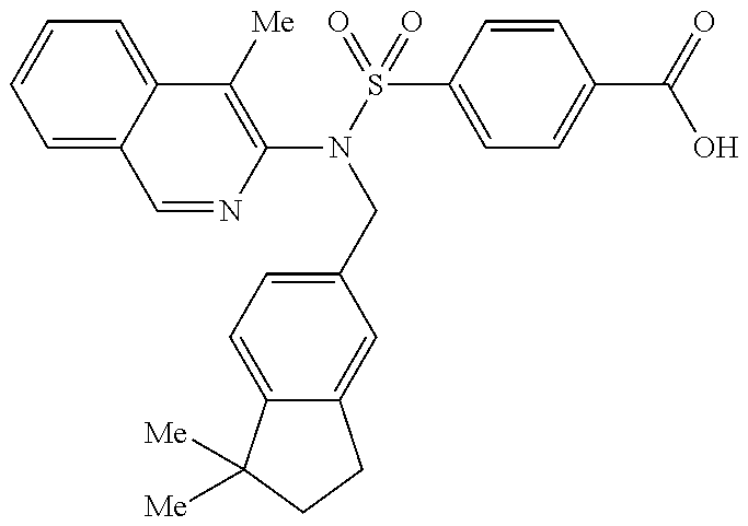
C1=NC(N(S(=O)(=O)C2=CC=C(C(=O)O)C=C2)CC2=CC=C3C(=C2)CCC3([Me])[Me])=C([Me])C2=CC=CC=C12
